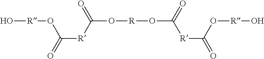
O[R]OC([R]C(=O)O[R]OC(=O)[R]C(O[R]O)=O)=O
